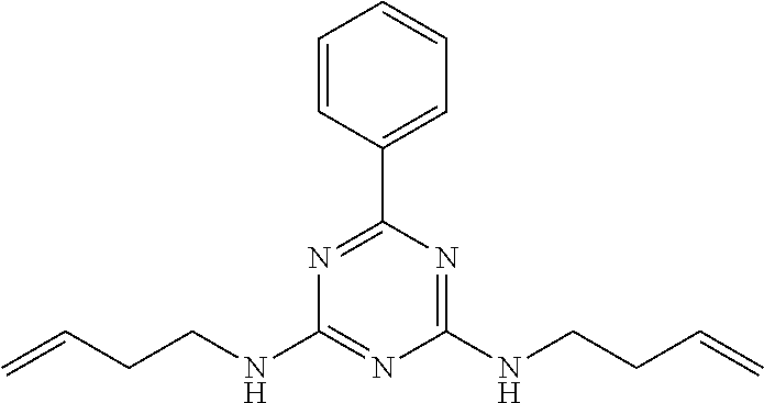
N1=C(C2=CC=CC=C2)N=C(NCCC=C)N=C1NCCC=C
